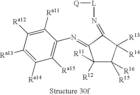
C1([R12])([R11])C([R15])([R16])C([R13])([R14])C(=N[L][Q])C1=NC1=C([Ra15])C([Ra14])=C([Ra13])C([Ra12])=C1[Ra11]
